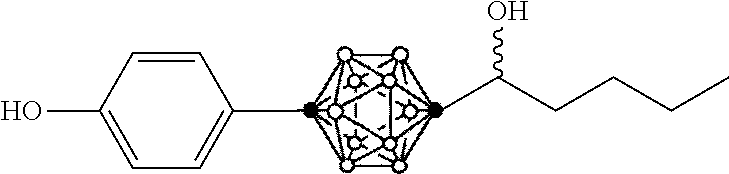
CC1=CC=C(O)C=C1.CC(CCCC)O
